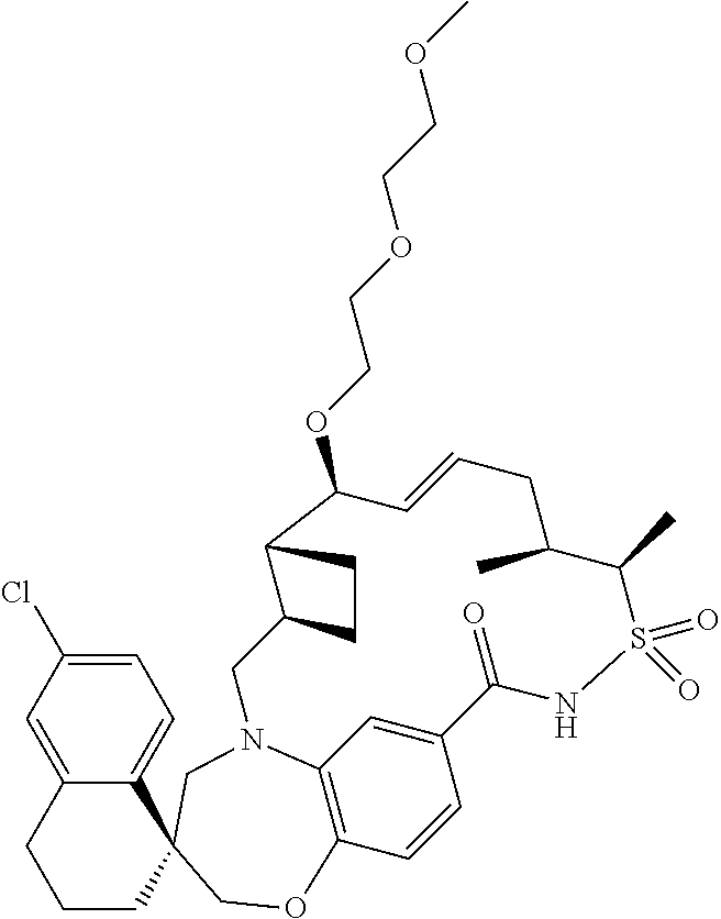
C12=CC(Cl)=CC=C1C1(CCC2)CN2C3=C(C=CC(=C3)C(=O)NS(=O)(=O)C(C)C(C)CC=CC(OCCOCCOC)C3C(C2)CC3)OC1
